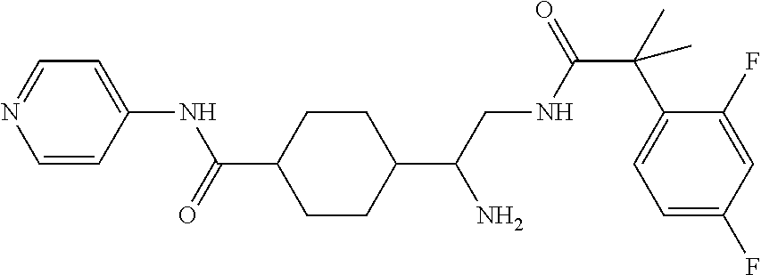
C1=CC(NC(=O)C2CCC(C(CNC(C(C3=CC=C(F)C=C3F)(C)C)=O)N)CC2)=CC=N1
